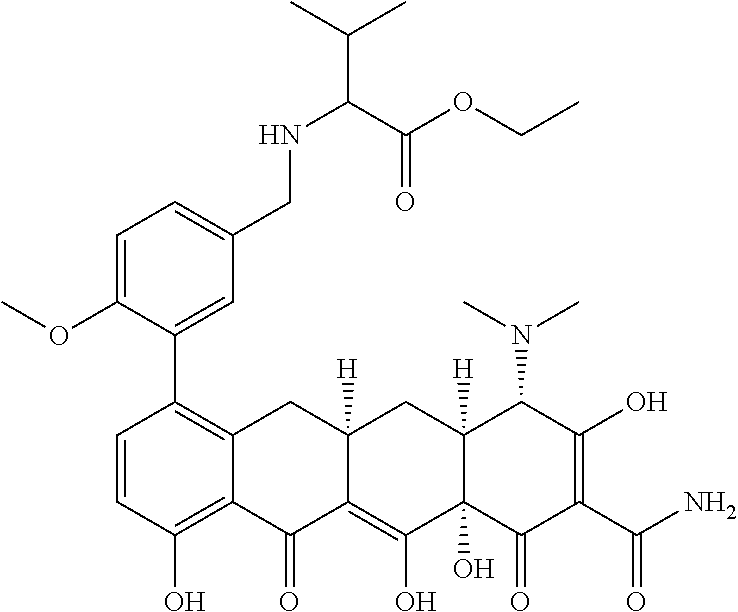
COC1=CC=C(CNC(C(C)C)C(OCC)=O)C=C1C1=C2C(=C(O)C=C1)C(=O)C1=C(O)C3(O)C([H])(CC1([H])C2)C(N(C)C)C(O)=C(C(N)=O)C3=O
